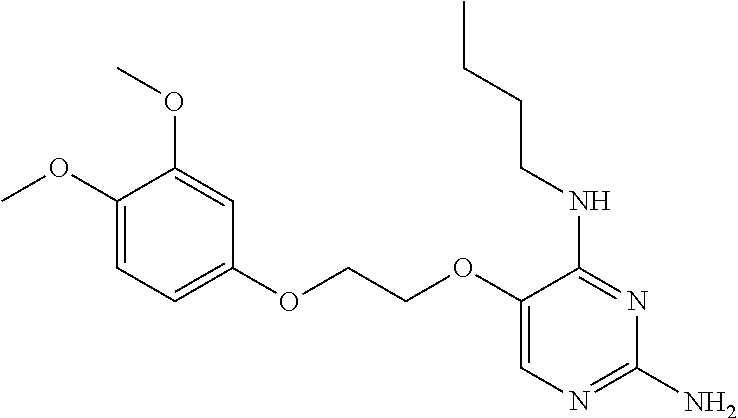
C1(OCCOC2=CC=C(OC)C(OC)=C2)=CN=C(N)N=C1NCCCC
